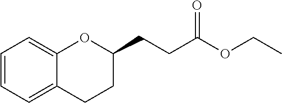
C1CC(CCC(OCC)=O)OC2=CC=CC=C12
